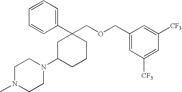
C1=CC=C(C2(COCC3=CC([CF3])=CC([CF3])=C3)CC(N3CCN(C)CC3)CCC2)C=C1
